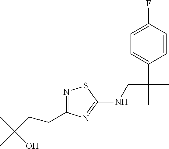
N1=C(CCC(C)(C)O)N=C(NCC(C)(C2=CC=C(F)C=C2)C)S1
